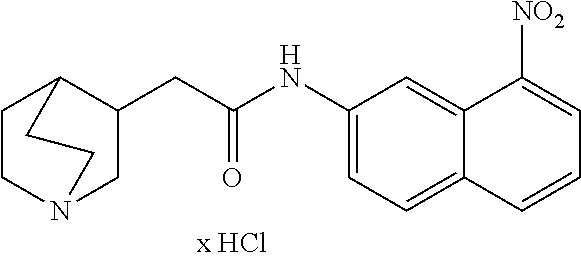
C1CN2CC(CC(NC3=CC=C4C(=C3)C([NO2])=CC=C4)=O)C1CC2
